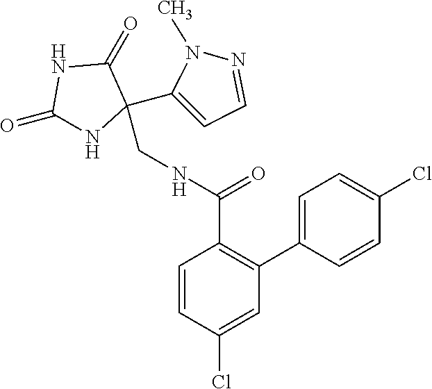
C1(=O)NC(CNC(C2=C(C3=CC=C(Cl)C=C3)C=C(Cl)C=C2)=O)(C2=CC=NN2C)C(=O)N1
